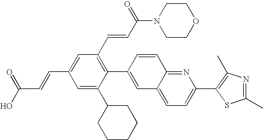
C(C1=CC(C=CC(N2CCOCC2)=O)=C(C2=CC3=CC=C(C4=C(C)N=C(C)S4)N=C3C=C2)C(C2CCCCC2)=C1)=CC(O)=O
